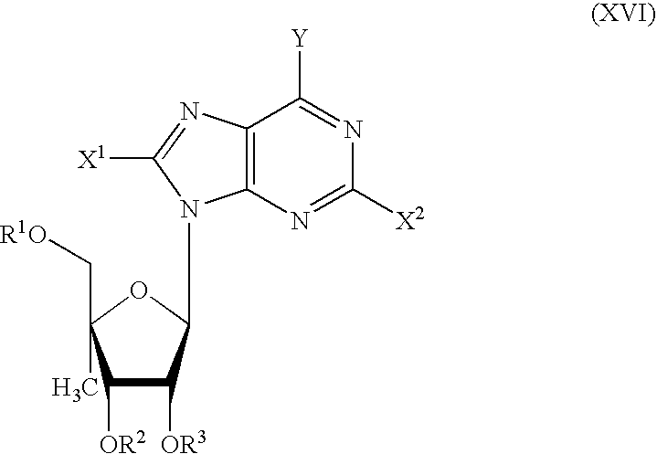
C1([OR2])C([OR3])C(N2C3=C(C([Y])=NC([X2])=N3)N=C2[X1])OC1(C[R1O])C
